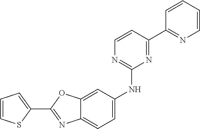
C1=C(NC2=NC=CC(C3=NC=CC=C3)=N2)C=C2C(=C1)N=C(C1=CC=CS1)O2
